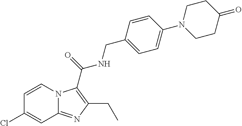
C1=CN2C(=NC(CC)=C2C(=O)NCC2=CC=C(N3CCC(=O)CC3)C=C2)C=C1Cl
